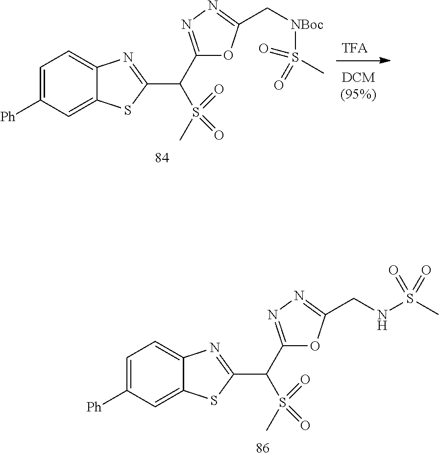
C1=C([Ph])C=C2C(=C1)N=C(C(C1=NN=C(C[NBoc]S(=O)(C)=O)O1)S(=O)(=O)C)S2.C1=C([Ph])C=C2C(=C1)N=C(C(C1=NN=C(CNS(=O)(C)=O)O1)S(=O)(=O)C)S2
